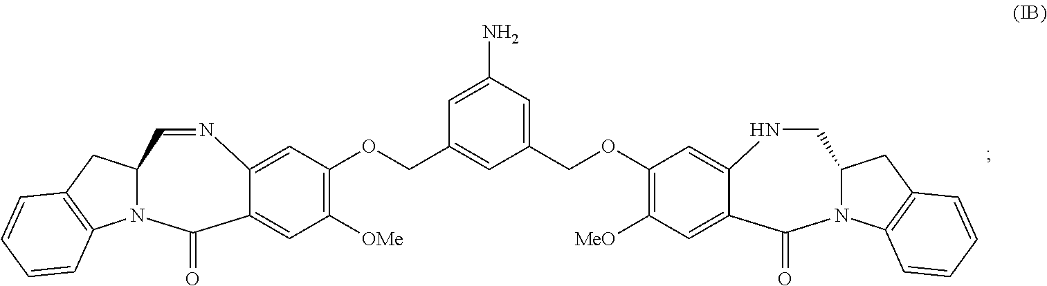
C1=C2C(=CC(OCC3=CC(COC4=C([MeO])C=C5C(=C4)NCC4N(C6=C(C4)C=CC=C6)C5=O)=CC(N)=C3)=C1[OMe])N=CC1N(C3=C(C1)C=CC=C3)C2=O
